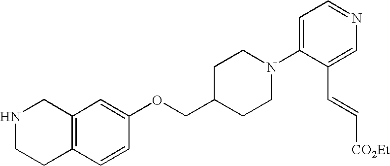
C12=C(C=CC(OCC3CCN(C4=CC=NC=C4C=C[CO2Et])CC3)=C1)CCNC2
